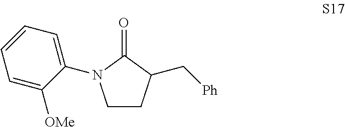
C1CC(C[Ph])C(=O)N1C1=CC=CC=C1[OMe]
